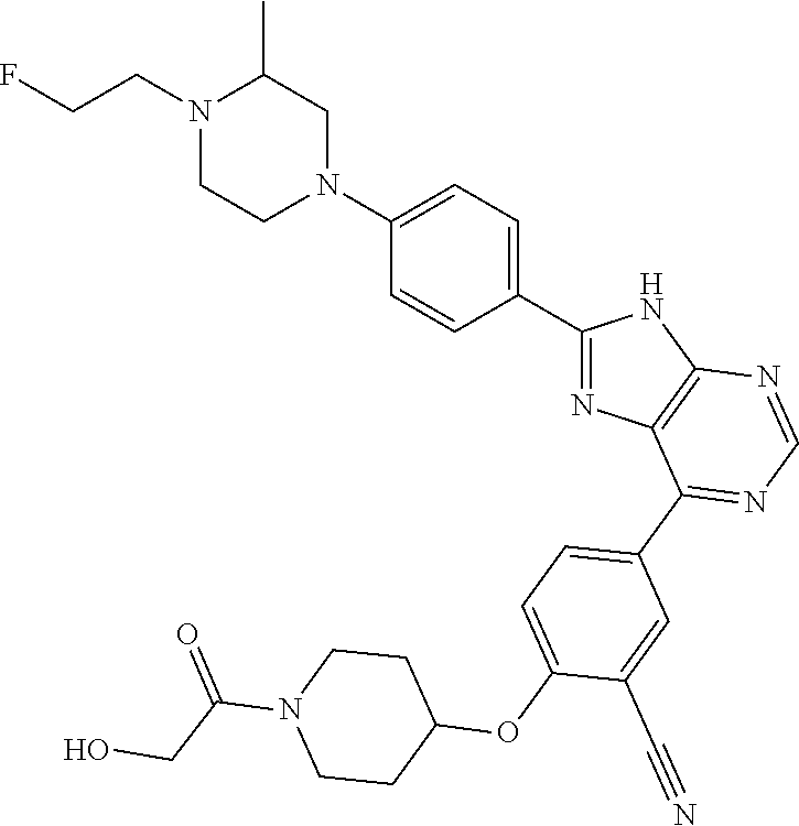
C1(C2=CC=C(N3CC(C)N(CCF)CC3)C=C2)=NC2=C(N1)N=CN=C2C1=CC=C(OC2CCN(C(CO)=O)CC2)C(C#N)=C1
